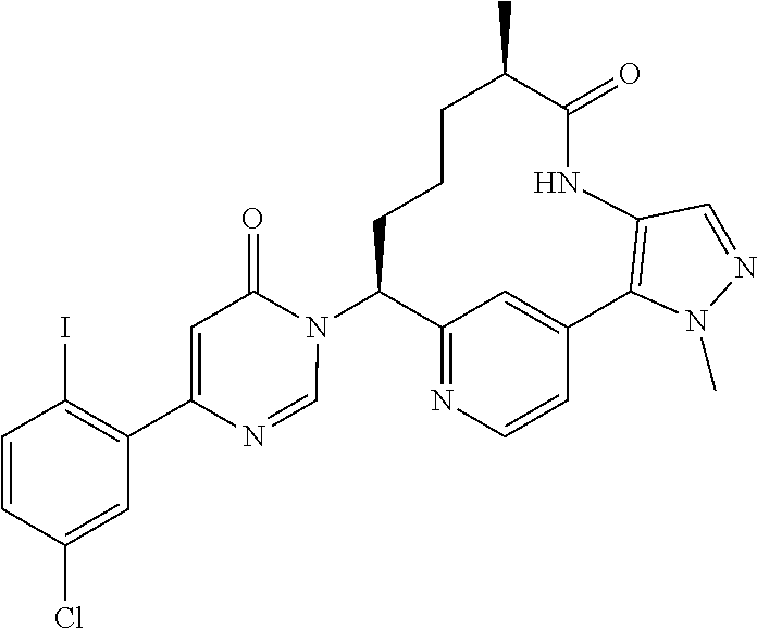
C12=NC=CC(=C1)C1=C(NC(=O)C(C)CCCC2N2C(=O)C=C(C3=C(I)C=CC(Cl)=C3)N=C2)C=NN1C
